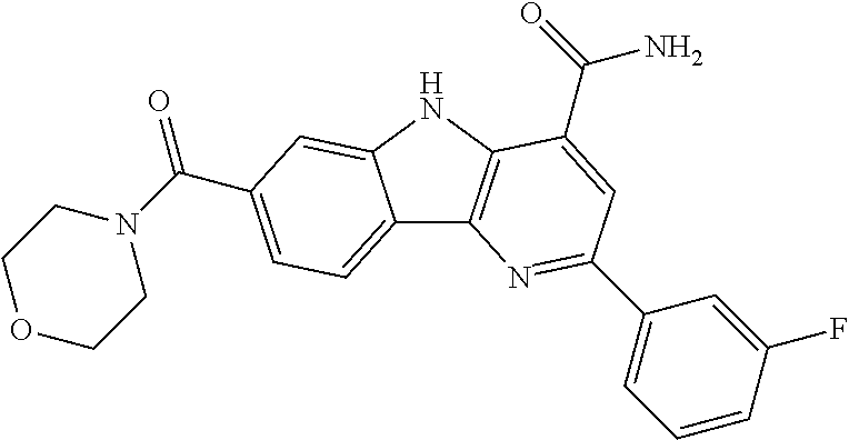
C12=CC=C(C(N3CCOCC3)=O)C=C1NC1=C2N=C(C2=CC=CC(F)=C2)C=C1C(=O)N
